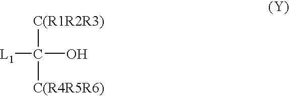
[L1]C(O)([C(R1R2R3)])[C(R4R5R6)]
